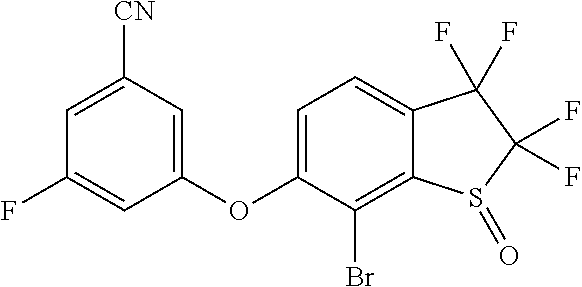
C1=C(OC2=CC([CN])=CC(F)=C2)C(Br)=C2C(=C1)C(F)(F)C(F)(F)S2=O
